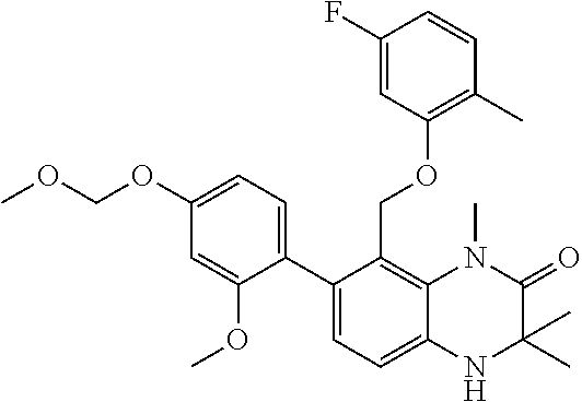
C1(C2=CC=C(OCOC)C=C2OC)=CC=C2C(=C1COC1=C(C)C=CC(F)=C1)N(C)C(=O)C(C)(C)N2
